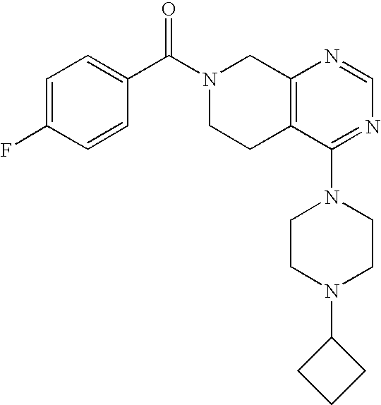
C1=C(F)C=CC(C(N2CCC3=C(C2)N=CN=C3N2CCN(C3CCC3)CC2)=O)=C1
